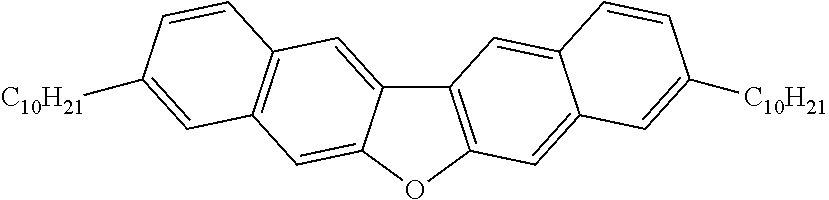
C12=C(OC3=CC4=C(C=C13)C=CC([C10H21])=C4)C=C1C(=C2)C=CC([C10H21])=C1
